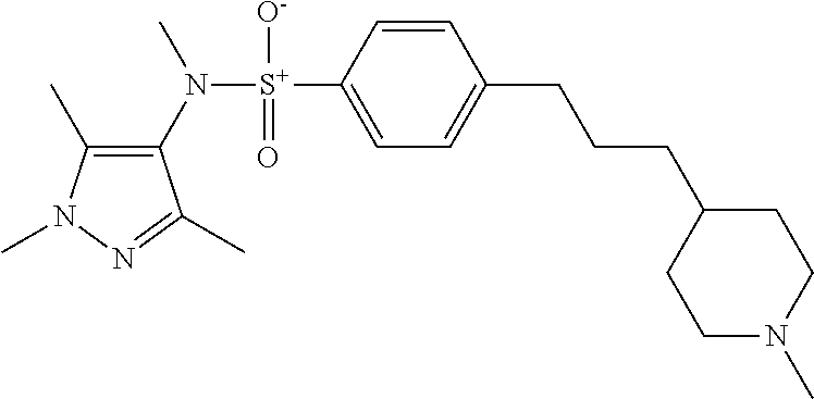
C1(C)=C(N([S+](C2=CC=C(CCCC3CCN(C)CC3)C=C2)([O-])=O)C)C(C)=NN1C
